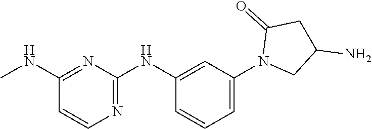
C1(N2CC(N)CC2=O)=CC=CC(NC2=NC=CC(NC)=N2)=C1
